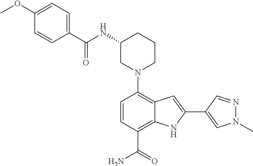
N1(C2=C3C(=C(C(=O)N)C=C2)NC(C2=CN(C)N=C2)=C3)CCCC(NC(C2=CC=C(OC)C=C2)=O)C1
